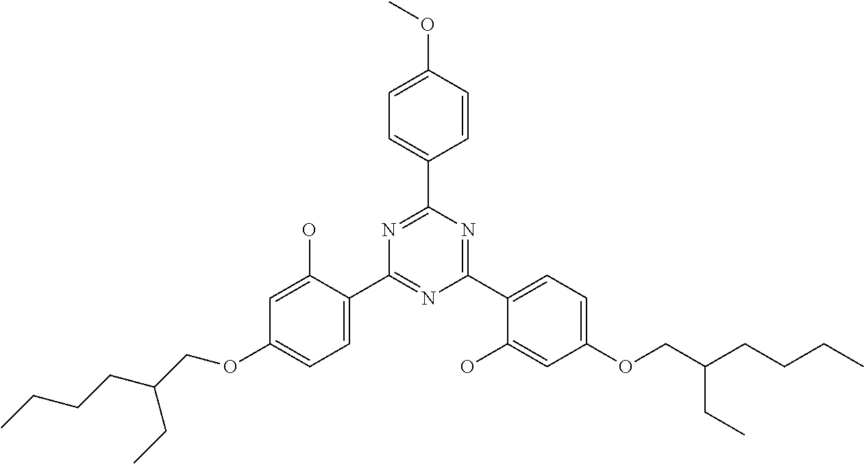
C1=C(C2=NC(C3=CC=C(OCC(CCCC)CC)C=C3O)=NC(C3=CC=C(OC)C=C3)=N2)C(O)=CC(OCC(CCCC)CC)=C1
